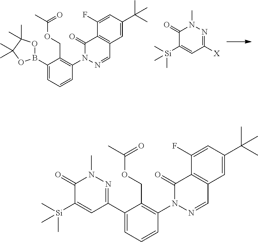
C1(B2OC(C)(C)C(C)(C)O2)=CC=CC(N2N=CC3=C(C2=O)C(F)=CC(C(C)(C)C)=C3)=C1COC(=O)C.C1(=O)C([Si](C)(C)C)=CC([X])=NN1C.C1=C(C2=NN(C)C(=O)C([Si](C)(C)C)=C2)C(COC(=O)C)=C(N2N=CC3=C(C2=O)C(F)=CC(C(C)(C)C)=C3)C=C1
